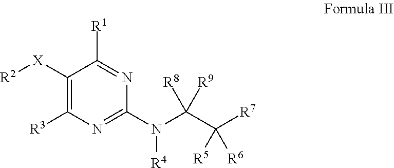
[R2][X]C1=C([R3])N=C(N([R4])C([R9])([R8])C([R7])([R6])[R5])N=C1[R1]
